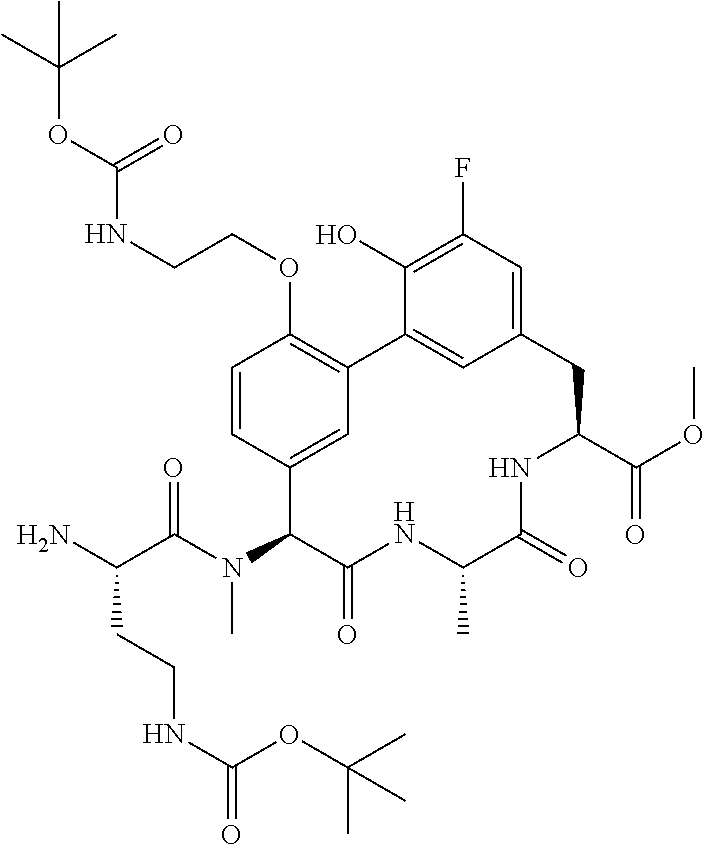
C(C(N(C)C1C(=O)NC(C)C(=O)NC(C(=O)OC)CC2=CC(F)=C(O)C(=C2)C2=C(OCCNC(=O)OC(C)(C)C)C=CC1=C2)=O)(N)CCNC(OC(C)(C)C)=O
